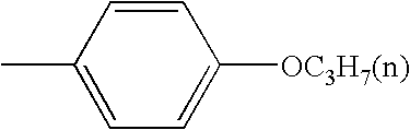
C1=CC(C)=CC=C1[OC3H7(n)]
